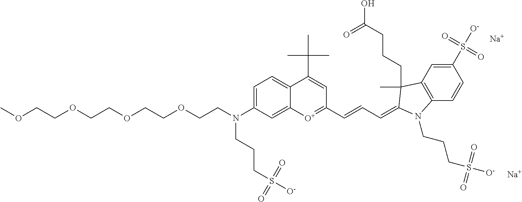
C1=C(N(CCOCCOCCOCCOC)CCCS([O-])(=O)=O)C=C2C(=C1)C(C(C)(C)C)=CC(C=CC=C1C(C)(CCCC(O)=O)C3=C(C=CC(S([O-])(=O)=O)=C3)N1CCCS([O-])(=O)=O)=[O+]2.[Na].[Na]
